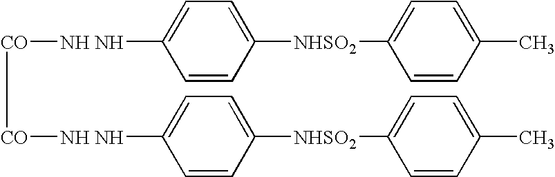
[CO]([NH NH]C1=CC=C([NHSO2]C2=CC=C(C)C=C2)C=C1)[CO][NH NH]C1=CC=C([NHSO2]C2=CC=C(C)C=C2)C=C1
